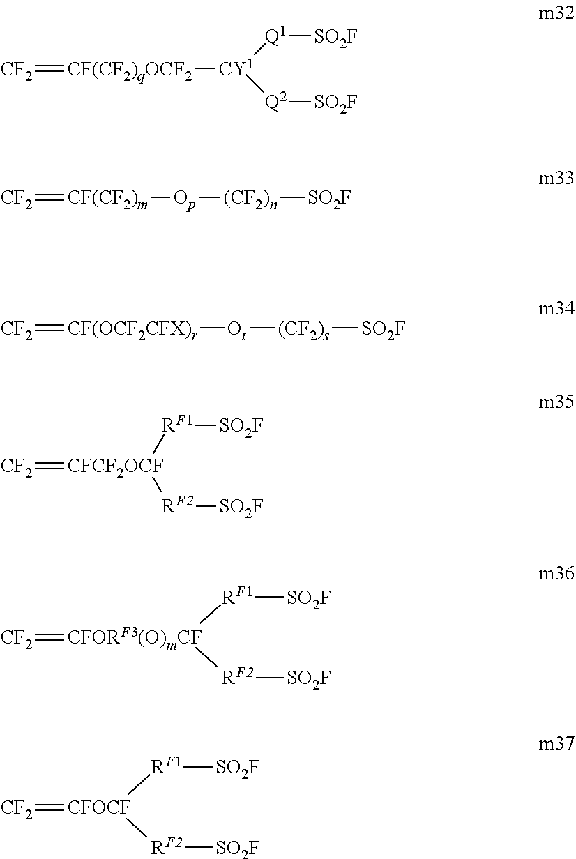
[CF2]=[CF(CF2)qOCF2][CY1]([Q1][SO2F])[Q2][SO2F].[CF2]=[CF(CF2)m][Op][(CF2)n][SO2F].[CF2]=[CF(OCF2CFX)r][Ot][(CF2)s][SO2F].[CF2]=[CFCF2OCF]([RF1][SO2F])[RF2][SO2F].[CF2]=[CFORF3(O)mCF]([RF1][SO2F])[RF2][SO2F].[CF2]=[CFOCF]([RF1][SO2F])[RF2][SO2F]
